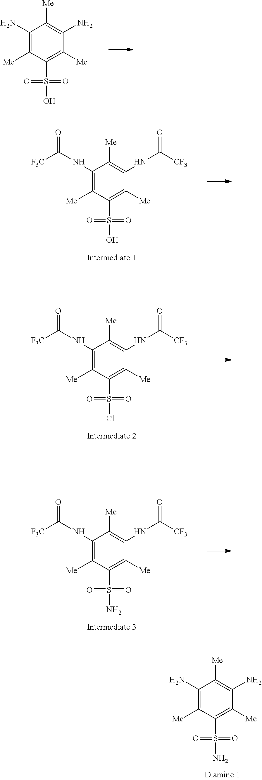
C1(N)=C([Me])C(S(=O)(=O)O)=C([Me])C(N)=C1[Me].C1(NC([F3C])=O)=C([Me])C(S(=O)(=O)O)=C([Me])C(NC([CF3])=O)=C1[Me].C1(NC([F3C])=O)=C([Me])C(S(=O)(=O)Cl)=C([Me])C(NC([CF3])=O)=C1[Me].C1(NC([F3C])=O)=C([Me])C(S(=O)(=O)N)=C([Me])C(NC([CF3])=O)=C1[Me].C1(N)=C([Me])C(S(=O)(=O)N)=C([Me])C(N)=C1[Me]
